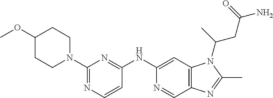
C1(OC)CCN(C2=NC=CC(NC3=CC4=C(C=N3)N=C(C)N4C(C)CC(N)=O)=N2)CC1
